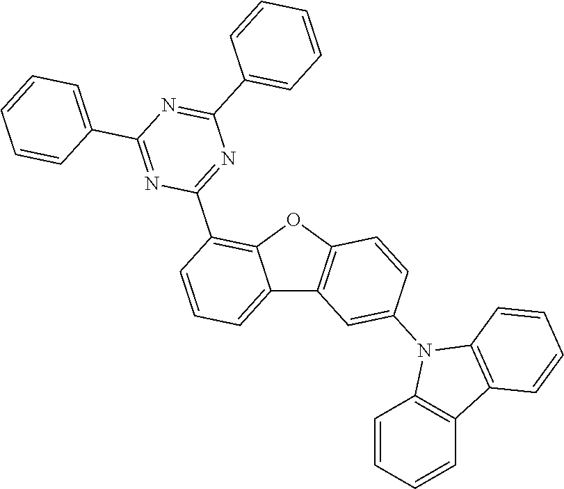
C12=CC=CC(C3=NC(C4=CC=CC=C4)=NC(C4=CC=CC=C4)=N3)=C1OC1=C2C=C(N2C3=C(C4=C2C=CC=C4)C=CC=C3)C=C1
